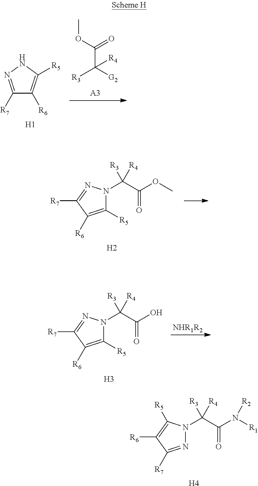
N1=C([R7])C([R6])=C([R5])N1C(C(=O)N([R1])[R2])([R3])[R4].[H4].C(C([G2])([R3])[R4])(OC)=O.C1([R6])=C([R5])NN=C1[R7].[H1].[A3].C1([R5])=C([R6])C([R7])=NN1C(C(OC)=O)([R3])[R4].[H2].[H3].C1([R5])=C([R6])C([R7])=NN1C(C(=O)O)([R3])[R4].[NHR1R2]
